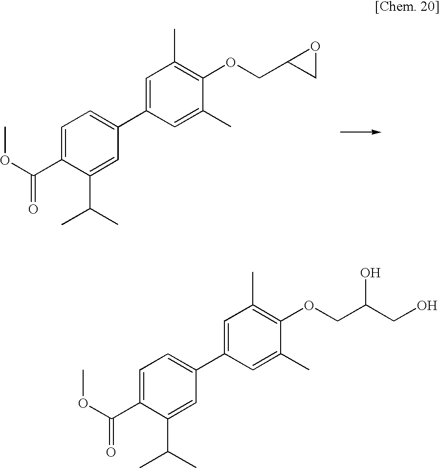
C1=C(C(=O)OC)C(C(C)C)=CC(C2=CC(C)=C(OCC3CO3)C(C)=C2)=C1.C1=C(C(=O)OC)C(C(C)C)=CC(C2=CC(C)=C(OCC(CO)O)C(C)=C2)=C1
